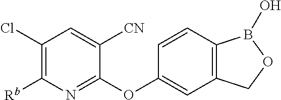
C1(Cl)=C([Rb])N=C(OC2=CC3=C(C=C2)B(O)OC3)C([CN])=C1
